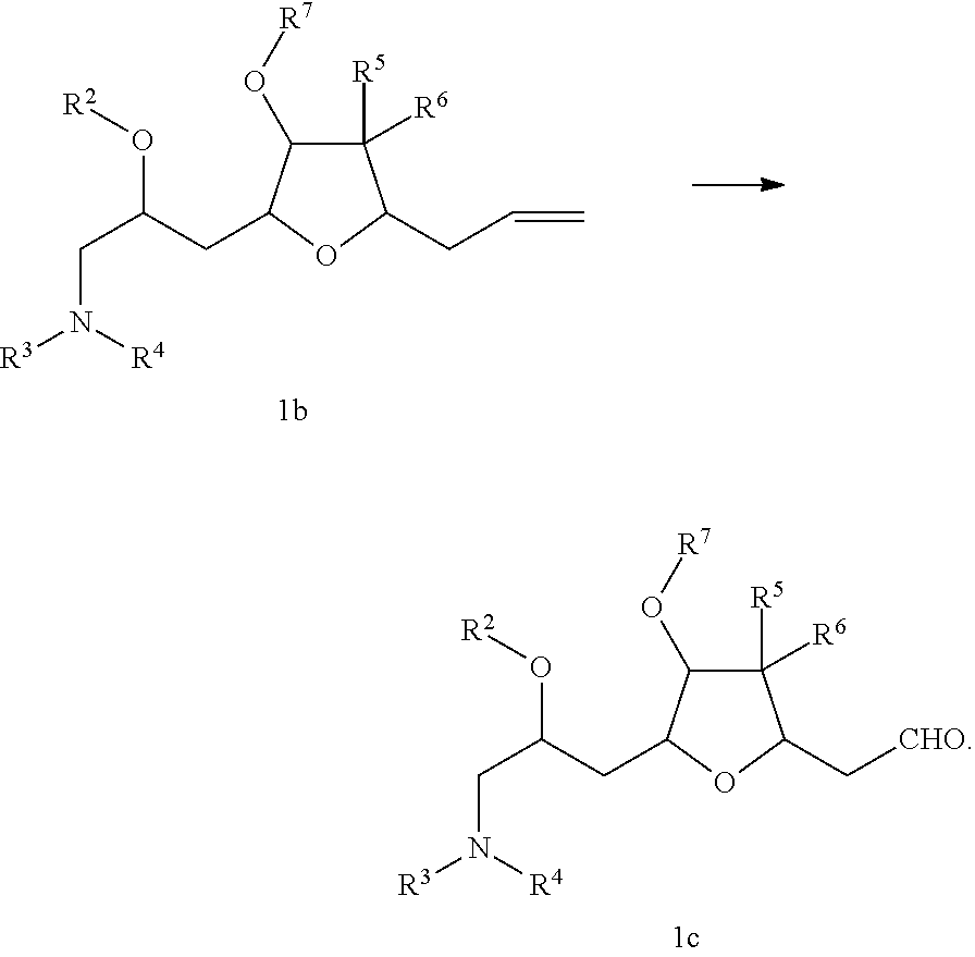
C1([R6])([R5])C(O[R7])C(CC(CN([R3])[R4])O[R2])OC1C[CHO].C1([R6])([R5])C(O[R7])C(CC(CN([R3])[R4])O[R2])OC1CC=C
